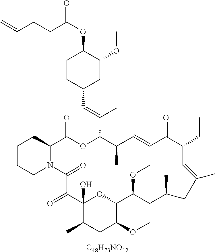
C1CCN2C(C1)C(=O)OC(C(=CC1CC(OC)C(OC(CCC=C)=O)CC1)C)C(C)C=CC(=O)C(CC)C=C(C)CC(C)CC(OC)C1OC(O)(C(=O)C2=O)C(C)CC1OC.[C48H73NO12]
